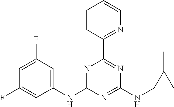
C1=CC(C2=NC(NC3CC3C)=NC(NC3=CC(F)=CC(F)=C3)=N2)=NC=C1
